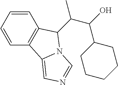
C1=CC=CC2=C1C(C(C(O)C1CCCCC1)C)N1C2=CN=C1
